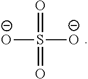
[O-]S(=O)([O-])=O
